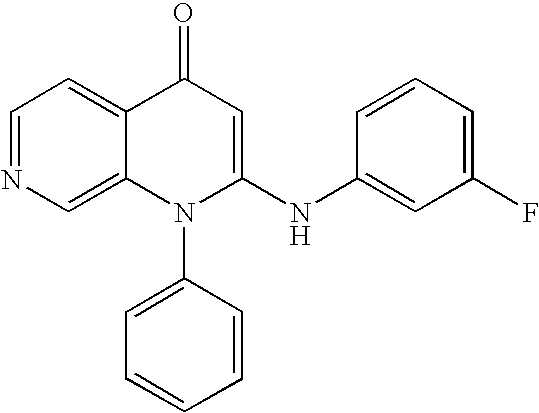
C1=NC=C2C(=C1)C(=O)C=C(NC1=CC(F)=CC=C1)N2C1=CC=CC=C1
